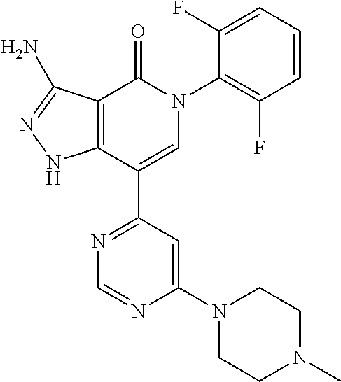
C12=C(C(C3=NC=NC(N4CCN(C)CC4)=C3)=CN(C3=C(F)C=CC=C3F)C1=O)NN=C2N
